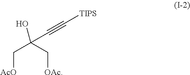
C([AcO])C(C[OAc])(O)C#C[TIPS]
